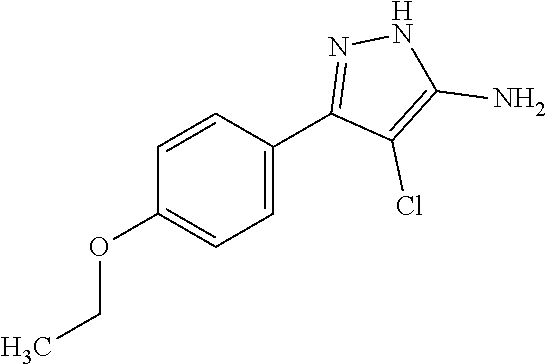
C1=CC(OCC)=CC=C1C1=NNC(N)=C1Cl
